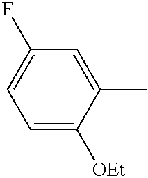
C1=C([OEt])C(C)=CC(F)=C1
